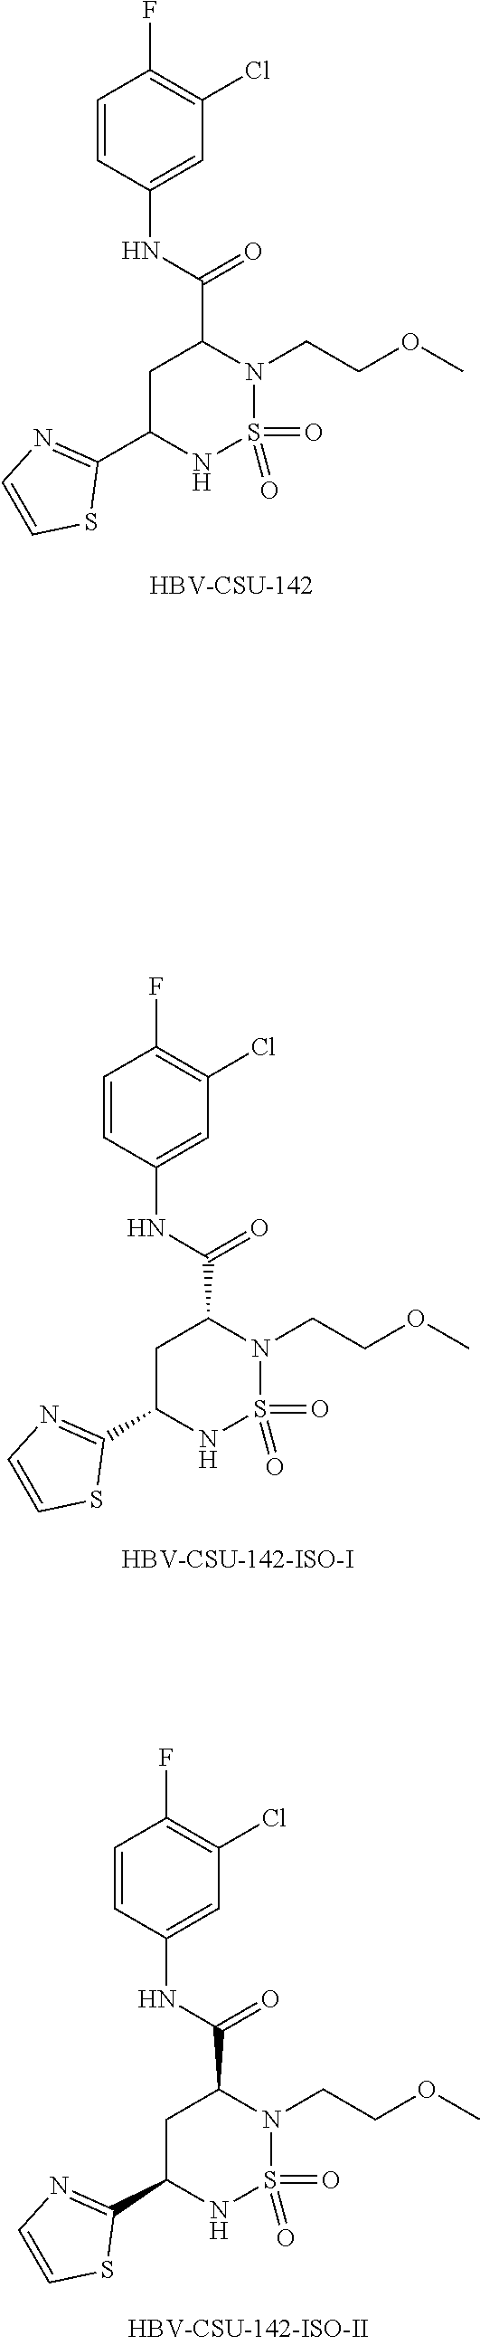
C1=CC(NC(C2CC(C3=NC=CS3)NS(=O)(=O)N2CCOC)=O)=CC(Cl)=C1F.C1=CC(NC(C2CC(C3=NC=CS3)NS(=O)(=O)N2CCOC)=O)=CC(Cl)=C1F.C1=CC(NC(C2CC(C3=NC=CS3)NS(=O)(=O)N2CCOC)=O)=CC(Cl)=C1F.[HBV-CSU-142]
